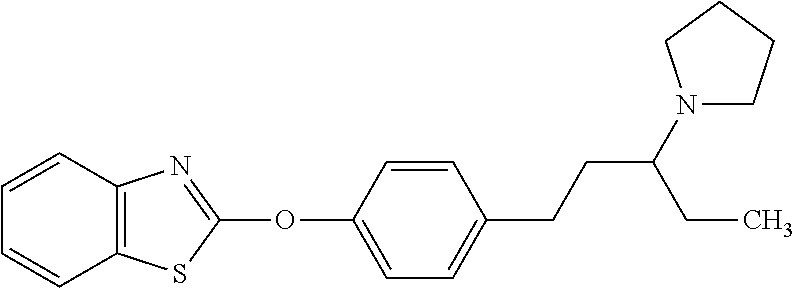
C1(OC2=NC3=C(S2)C=CC=C3)=CC=C(CCC(N2CCCC2)CC)C=C1
